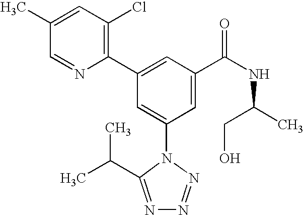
C1(C2=CC(C(NC(C)CO)=O)=CC(N3C(C(C)C)=NN=N3)=C2)=C(Cl)C=C(C)C=N1
